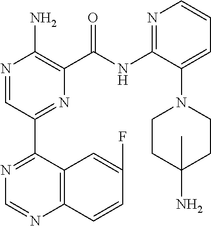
N1=CC(C2=NC=NC3=C2C=C(F)C=C3)=NC(C(NC2=NC=CC=C2N2CCC(N)(C)CC2)=O)=C1N
